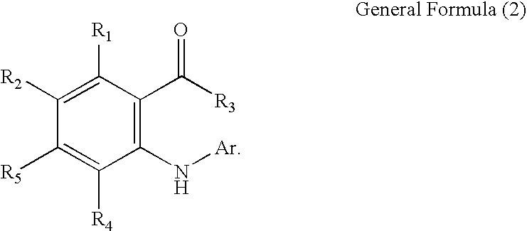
C1(N[Ar])=C(C([R3])=O)C([R1])=C([R2])C([R5])=C1[R4]
